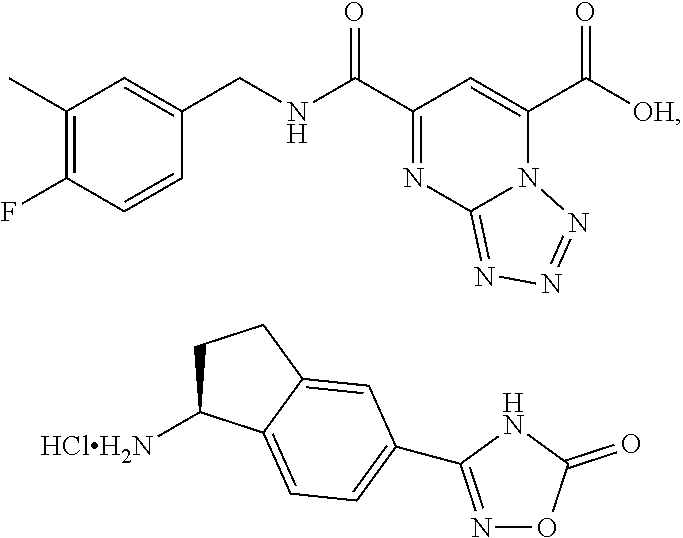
C1(C)=C(F)C=CC(CNC(C2=NC3=NN=NN3C(C([OH])=O)=C2)=O)=C1.C1C([HClH2N])C2=CC=C(C3=NOC(=O)N3)C=C2C1
